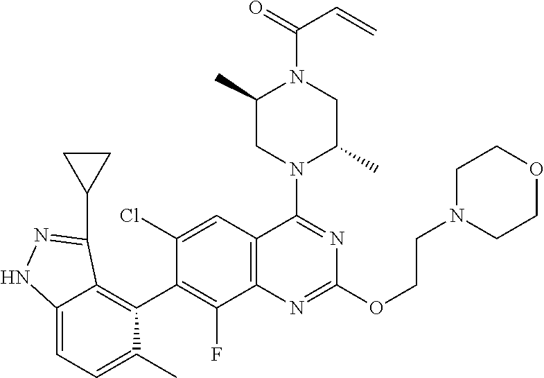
C12=C(C=C(Cl)C(C3=C4C(=CC=C3C)NN=C4C3CC3)=C1F)C(N1C(C)CN(C(=O)C=C)C(C)C1)=NC(OCCN1CCOCC1)=N2
